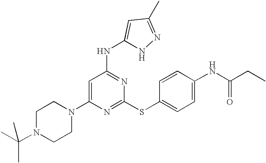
C1(N2CCN(C(C)(C)C)CC2)=CC(NC2=CC(C)=NN2)=NC(SC2=CC=C(NC(CC)=O)C=C2)=N1
